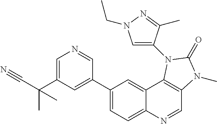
C1=C(C(C)(C#N)C)C=C(C2=CC=C3C(=C2)C2=C(C=N3)N(C)C(=O)N2C2=CN(CC)N=C2C)C=N1
